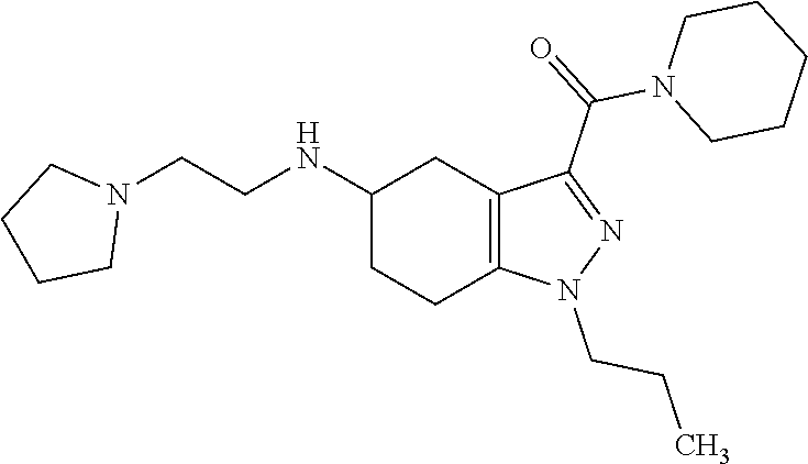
C1(NCCN2CCCC2)CCC2=C(C1)C(C(N1CCCCC1)=O)=NN2CCC
